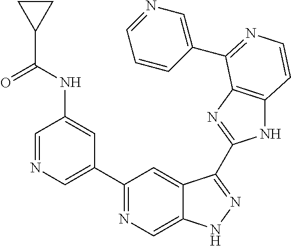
C1=NC=C(C2=NC=C3C(=C2)C(C2=NC4=C(N2)C=CN=C4C2=CN=CC=C2)=NN3)C=C1NC(C1CC1)=O
